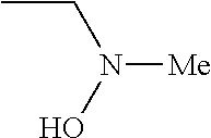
CCN([Me])O
